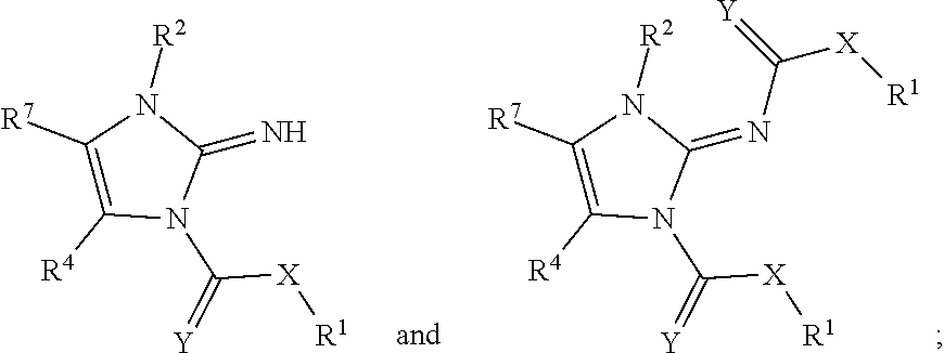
C1([R7])=C([R4])N(C(=[Y])[X][R1])C(=NC(=[Y])[X][R1])N1[R2].C1([R7])=C([R4])N(C(=[Y])[X][R1])C(=N)N1[R2]
